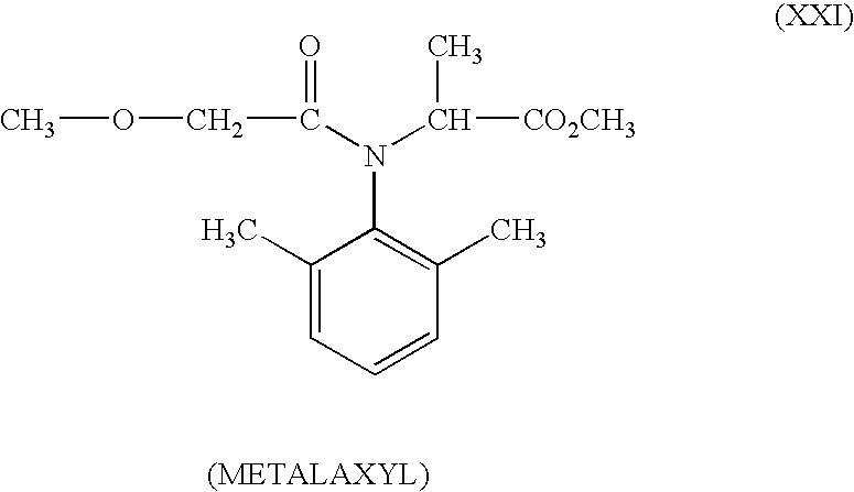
C1(C)=CC=CC(C)=C1N(C(=O)COC)C([CO2CH3])C
